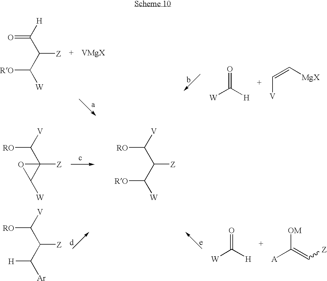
O=C([H])C(C([W])[RO])[Z].O=C([H])[W].C([V])=C[MgX].[RO]C([V])C(C([W])[RO])[Z].[RO]C([V])C1([Z])C([W])O1.C([V])(C(C([Ar])[H])[Z])[RO].O=C([H])[W].[OM]C([A])=C[Z]
